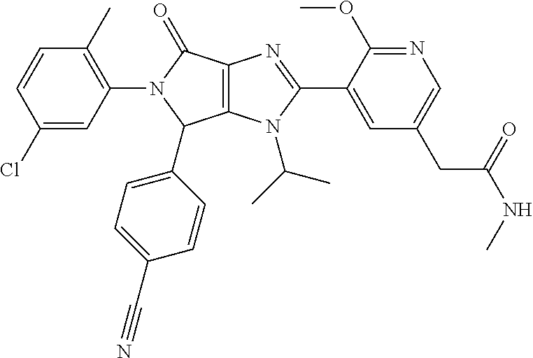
C12=C(N(C(C)C)C(C3=CC(CC(NC)=O)=CN=C3OC)=N1)C(C1=CC=C(C#N)C=C1)N(C1=C(C)C=CC(Cl)=C1)C2=O
